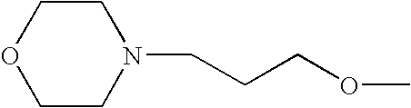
C1CN(CCCOC)CCO1
